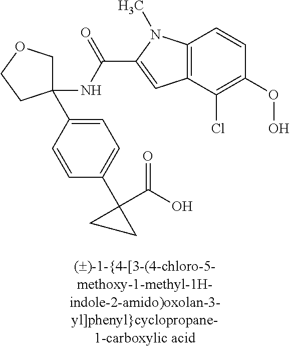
C1(NC(=O)C2=CC3=C(N2C)C=CC(OO)=C3Cl)(C2=CC=C(C3(C(O)=O)CC3)C=C2)COCC1
